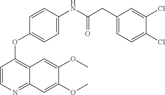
C1=CN=C2C(=C1OC1=CC=C(NC(CC3=CC=C(Cl)C(Cl)=C3)=O)C=C1)C=C(OC)C(OC)=C2
